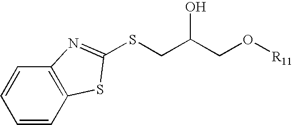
C1=CC2=C(C=C1)N=C(SCC(CO[R11])O)S2
